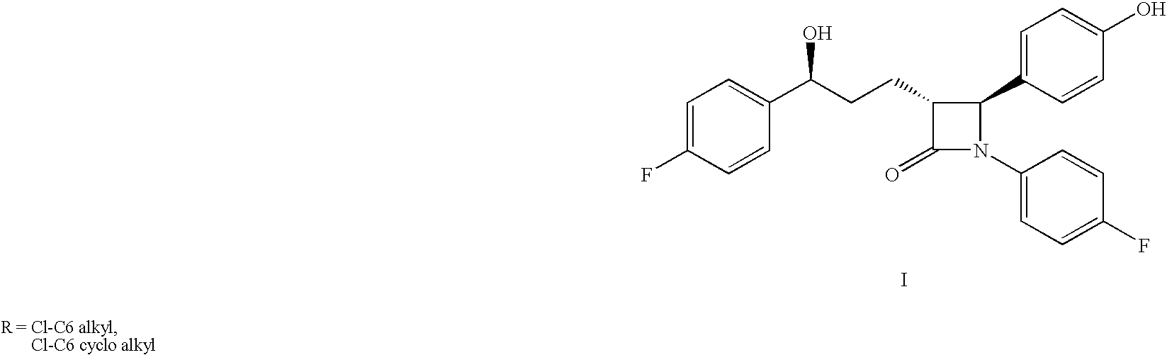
C1(CCC(C2=CC=C(F)C=C2)O)C(=O)N(C2=CC=C(F)C=C2)C1C1=CC=C(O)C=C1.I
